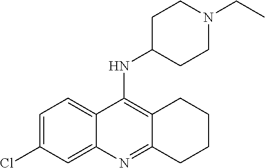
C1=C(Cl)C=C2C(=C1)C(NC1CCN(CC)CC1)=C1C(=N2)CCCC1
